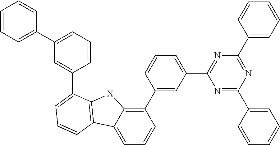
C1=C(C2=C3C(=CC=C2)C2=C([X]3)C(C3=CC(C4=CC=CC=C4)=CC=C3)=CC=C2)C=CC=C1C1=NC(C2=CC=CC=C2)=NC(C2=CC=CC=C2)=N1
